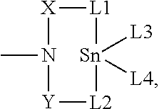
[X]1[L1][Sn]([L3])([L4])[L2][Y]N1C
